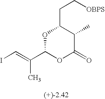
IC=C(C)C1OC(=O)C(C)C(CC[OBPS])O1
